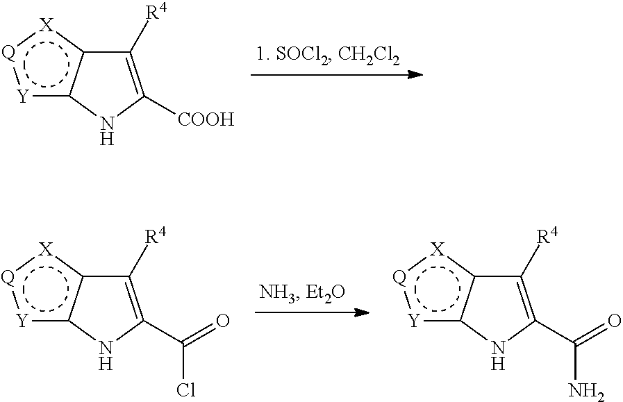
C1([R4])=C([COOH])Nc2[Y]:[Q]:[X]c21.C1([R4])=C(C(Cl)=O)Nc2[Y]:[Q]:[X]c21.C1([R4])=C(C(N)=O)Nc2[Y]:[Q]:[X]c21
